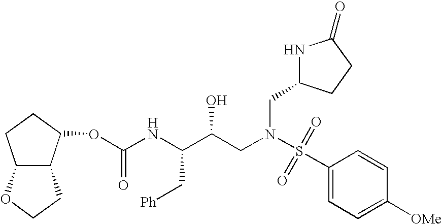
C(C(CN(S(C1=CC=C([OMe])C=C1)(=O)=O)CC1NC(=O)CC1)O)(NC(OC1C2C(CC1)OCC2)=O)C[Ph]
